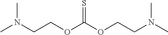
CN(CCOC(OCCN(C)C)=S)C
